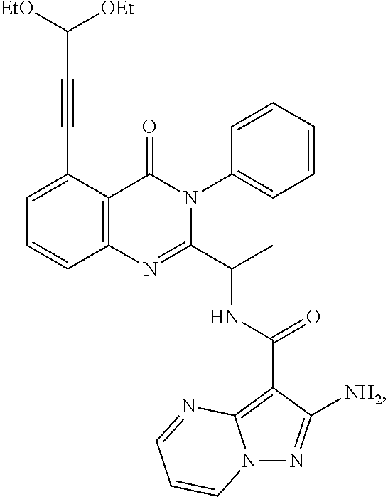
C12=C(C(C#CC([OEt])[EtO])=CC=C1)C(=O)N(C1=CC=CC=C1)C(C(C)NC(C1=C3N(N=C1[NH2])C=CC=N3)=O)=N2
